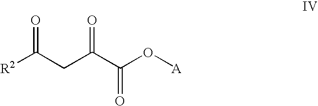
[R2]C(CC(C(O[A])=O)=O)=O
